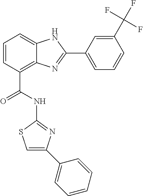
C1=CC(C(=O)NC2=NC(C3=CC=CC=C3)=CS2)=C2C(=C1)NC(C1=CC=CC(C(F)(F)F)=C1)=N2
